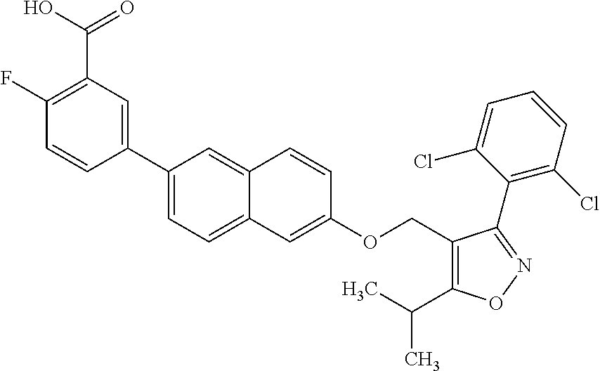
C1(C2=CC=C3C(=C2)C=CC(OCC2=C(C(C)C)ON=C2C2=C(Cl)C=CC=C2Cl)=C3)=CC(C(=O)O)=C(F)C=C1
